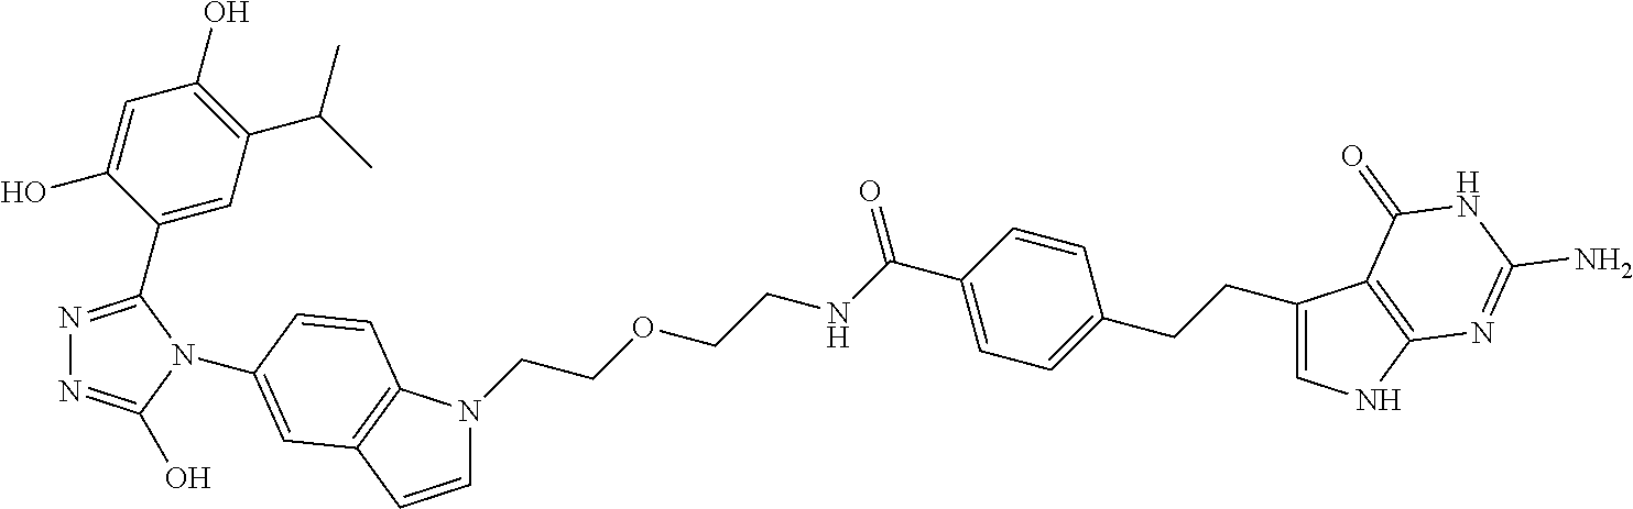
C1(C2=NN=C(O)N2C2=CC3=C(N(CCOCCNC(C4=CC=C(CCC5=CNC6=C5C(=O)NC(N)=N6)C=C4)=O)C=C3)C=C2)=CC(C(C)C)=C(O)C=C1O
